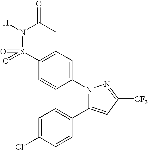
[H]N(C(C)=O)S(C1=CC=C(N2C(C3=CC=C(Cl)C=C3)=CC([CF3])=N2)C=C1)(=O)=O
